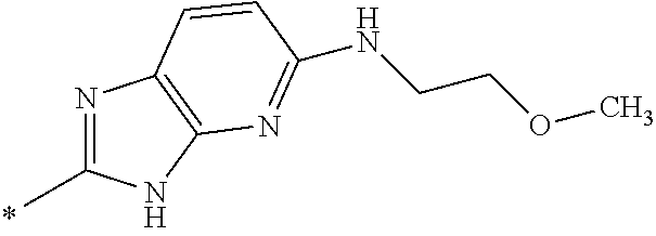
N1=C(C)NC2=C1C=CC(NCCOC)=N2
